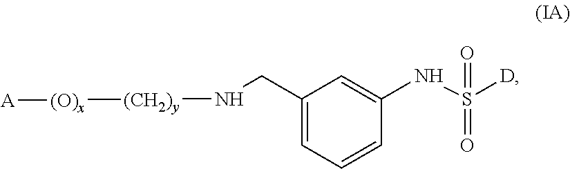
C1(CN[(CH2)y][(O)x][A])=CC=CC(NS([D])(=O)=O)=C1
